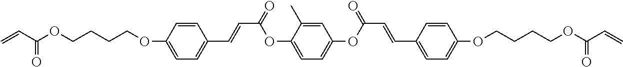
C=CC(OCCCCOC1=CC=C(C=CC(OC2=CC=C(OC(=O)C=CC3=CC=C(OCCCCOC(C=C)=O)C=C3)C=C2C)=O)C=C1)=O
